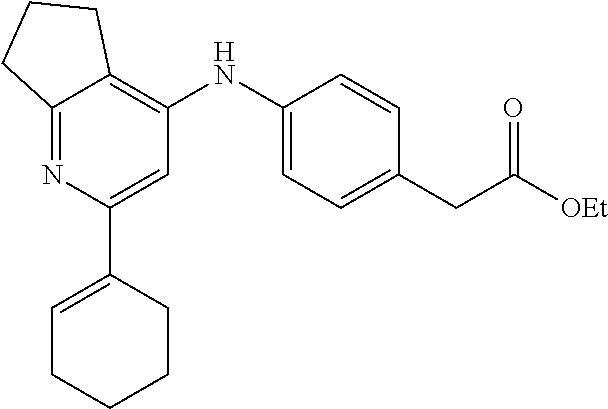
C12=NC(C3=CCCCC3)=CC(NC3=CC=C(CC([OEt])=O)C=C3)=C1CCC2
